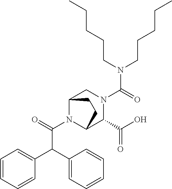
C(CCCC)N(CCCCC)C(=O)N1CC2N(C(=O)C(C3=CC=CC=C3)C3=CC=CC=C3)C(C1C(O)=O)CC2
